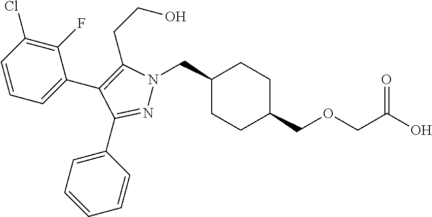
C1(CN2N=C(C3=CC=CC=C3)C(C3=CC=CC(Cl)=C3F)=C2CCO)CCC(COCC(O)=O)CC1
